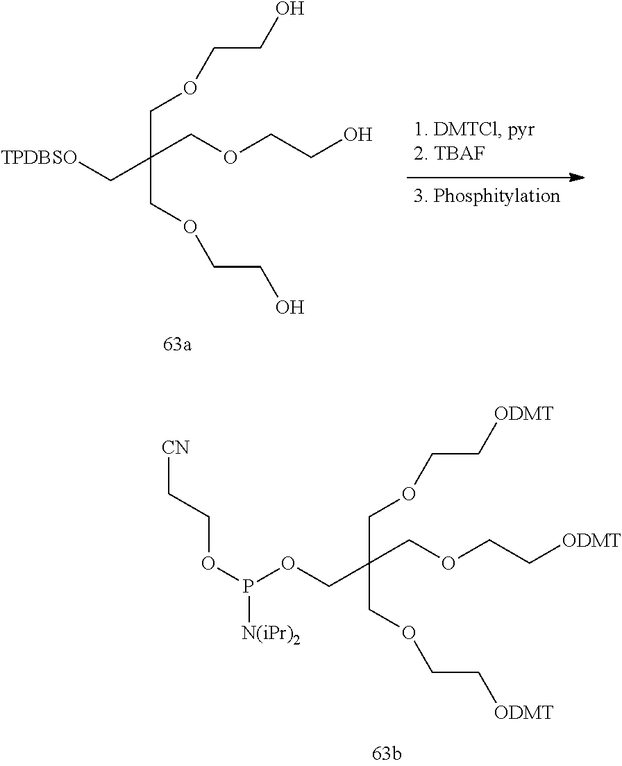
O(CC(COCC[ODMT])(COCC[ODMT])COCC[ODMT])P(OCC[CN])[N(iPr)2].[TPDBSO]CC(COCCO)(COCCO)COCCO
